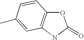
O1C2=C(NC1=O)C=C(C)C=C2
